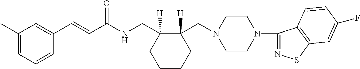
C1(C=CC(NCC2([H])CCCCC2(CN2CCN(C3=NSC4=C3C=CC(F)=C4)CC2)[H])=O)=CC(C)=CC=C1
